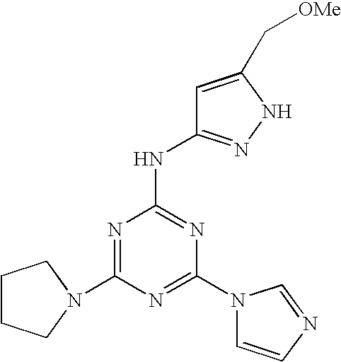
N1=C(N2C=CN=C2)N=C(NC2=NNC(C[OMe])=C2)N=C1N1CCCC1
